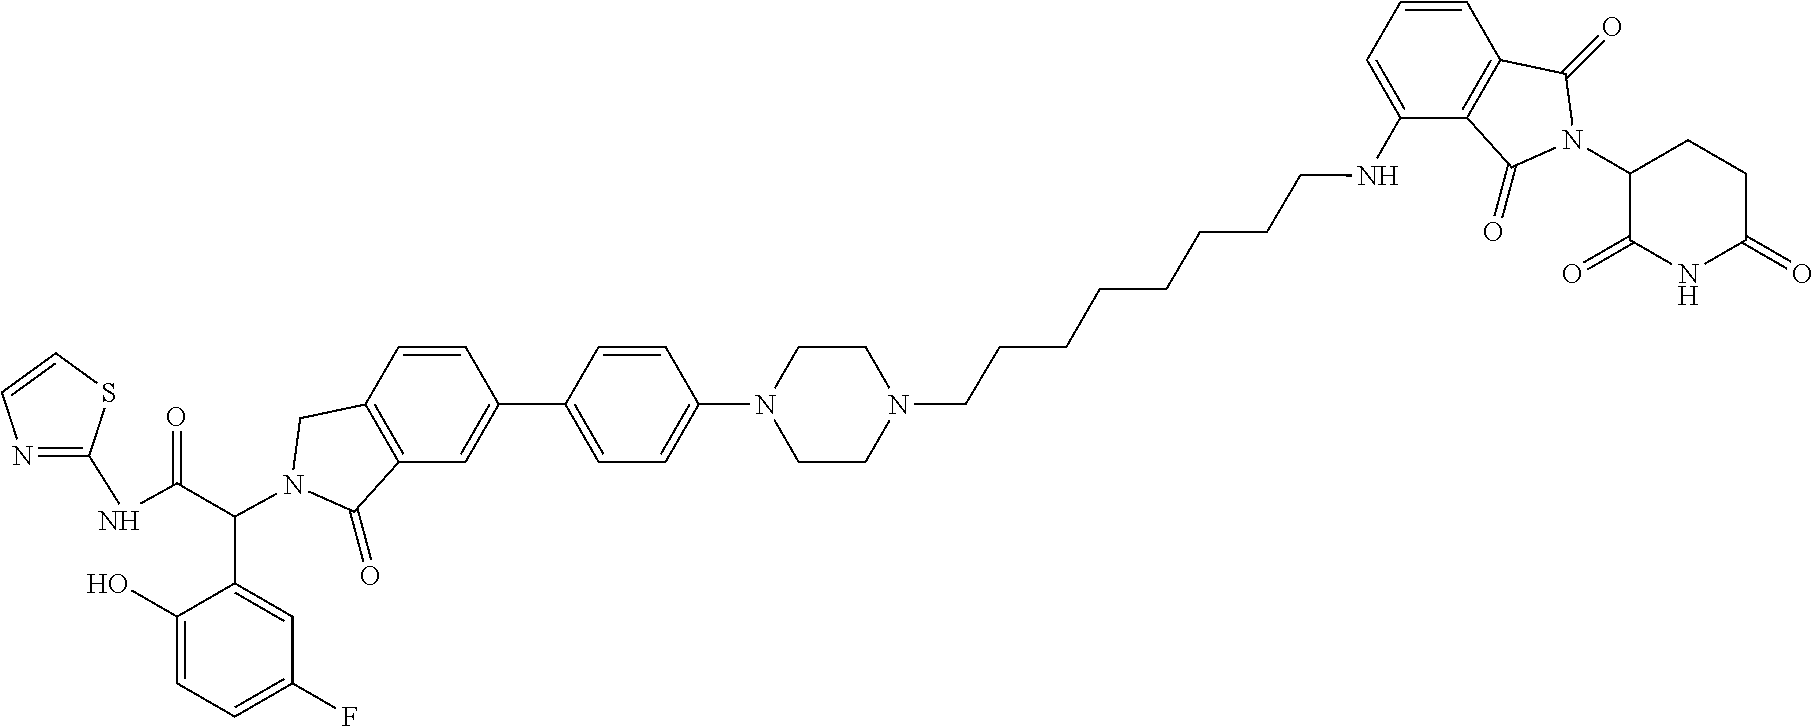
C(CCCCCCNC1=CC=CC2=C1C(=O)N(C1CCC(=O)NC1=O)C2=O)CN1CCN(C2=CC=C(C3=CC4=C(C=C3)CN(C(C3=CC(F)=CC=C3O)C(NC3=NC=CS3)=O)C4=O)C=C2)CC1
